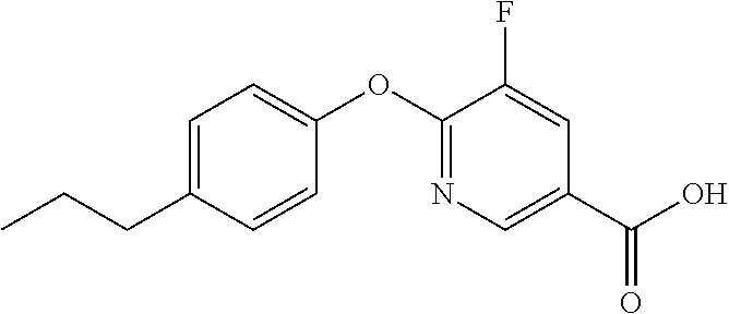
C1=C(CCC)C=CC(OC2=NC=C(C(O)=O)C=C2F)=C1
